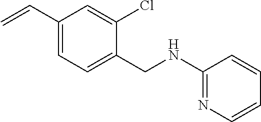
C1(CNC2=NC=CC=C2)=CC=C(C=C)C=C1Cl
